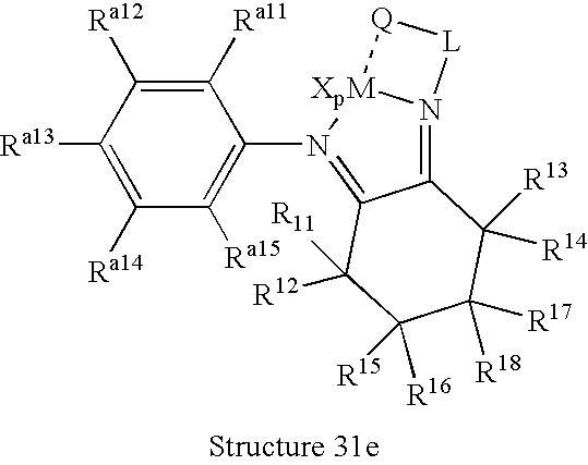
C1([Ra11])=C([Ra12])C([Ra13])=C([Ra14])C([Ra15])=C1N1=C2C(=N3[XpM]1[Q][L]3)C([R13])([R14])C([R17])([R18])C([R15])([R16])C2([R11])[R12]
